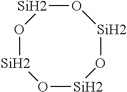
O1[Si]O[Si]O[Si]O[Si]1
